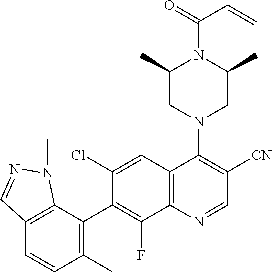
C12=C(C(C3=C(F)C4=C(C=C3Cl)C(N3CC(C)N(C(=O)C=C)C(C)C3)=C([CN])C=N4)=C(C)C=C1)N(C)N=C2
